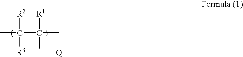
CC(C(C)([R1])[L][Q])([R3])[R2]
